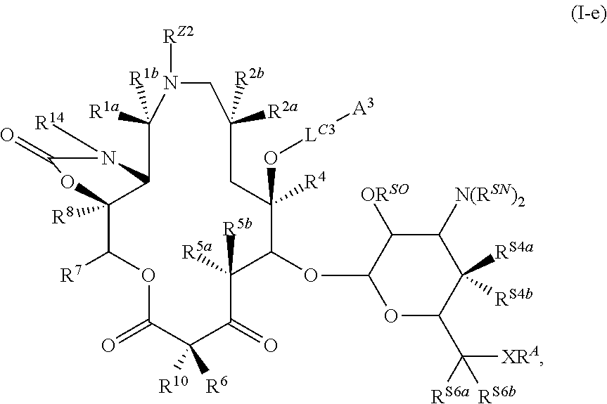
C12([R8])C([R7])OC(=O)C([R6])([R10])C(=O)C([R5b])([R5a])C(OC3OC(C([XRA])([RS6a])[RS6b])C([RS4a])([RS4b])C([N(RSN)2])C3[ORSO])C(O[LC3][A3])([R4])CC([R2b])([R2a])CN([RZ2])C([R1a])([R1b])C1N([R14])C(=O)O2
